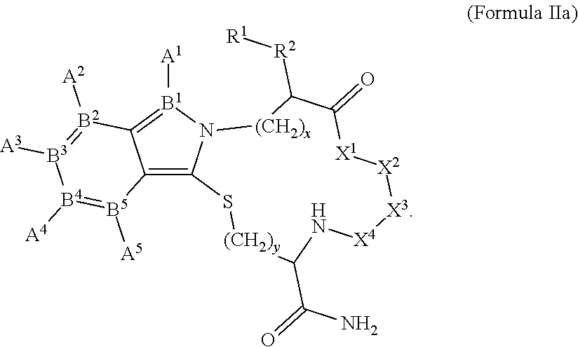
C12=C3S[(CH2)y]C(C(N)=O)N[X4][X3][X2][X1]C(=O)C([R2][R1])[(CH2)x]N3[B1]([A1])=C1[B2]([A2])=[B3]([A3])[B4]([A4])[B5]2[A5]
